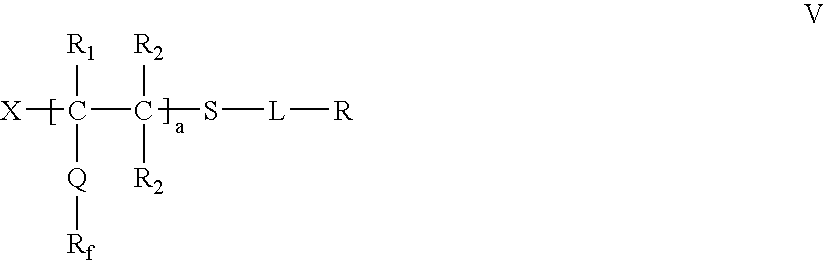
[X]C(C(S[L][R])([R2])[R2])([R1])[Q][Rf]
